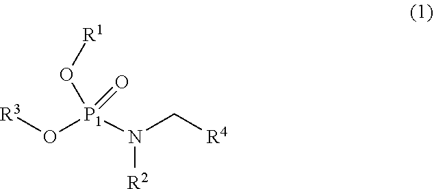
[R3]O[P1](N(C[R4])[R2])(O[R1])=O
